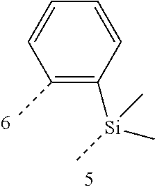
C1(C)=C([Si](C)(C)C)C=CC=C1
